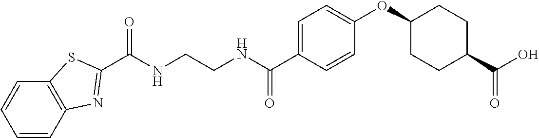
C1=CC(C(NCCNC(=O)C2=NC3=C(C=CC=C3)S2)=O)=CC=C1OC1CCC(C(O)=O)CC1
